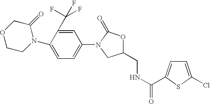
C1(CNC(=O)C2=CC=C(Cl)S2)OC(=O)N(C2=CC=C(N3C(=O)COCC3)C(C(F)(F)F)=C2)C1
